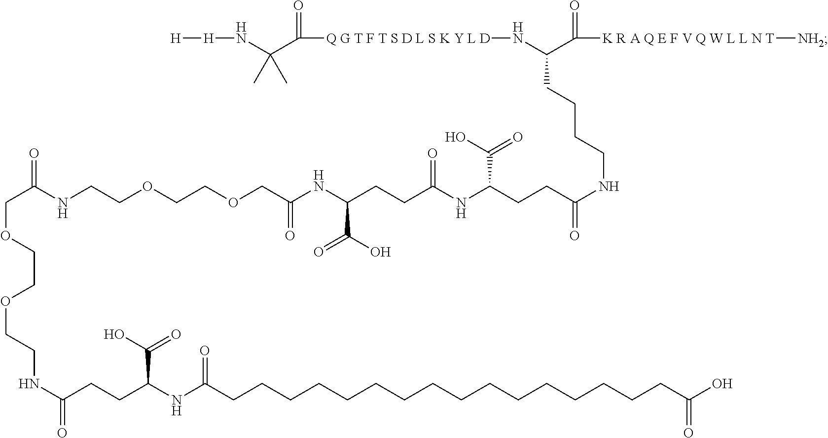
[H][H]NC(C([Q G T F T S D L S K Y L D]NC(C([K R A Q E F V Q W L L N T][NH2])=O)CCCCNC(=O)CCC(NC(CCC(NC(COCCOCCNC(COCCOCCNC(=O)CCC(NC(CCCCCCCCCCCCCCCCC(O)=O)=O)C(O)=O)=O)=O)C(O)=O)=O)C(O)=O)=O)(C)C
